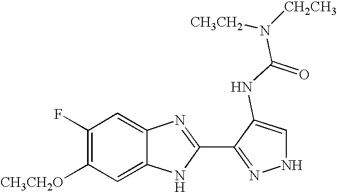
C1=C2C(=CC(F)=C1[CH3CH2O])N=C(C1=NNC=C1NC(=O)N([CH2CH3])[CH3CH2])N2
